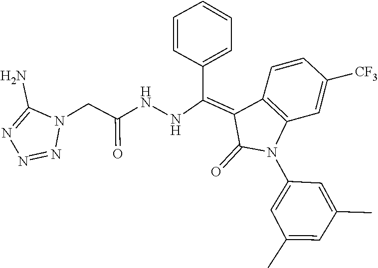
C1=C(C)C=C(C)C=C1N1C2=C(C=CC([CF3])=C2)C(=C(C2=CC=CC=C2)NNC(=O)CN2N=NN=C2N)C1=O
